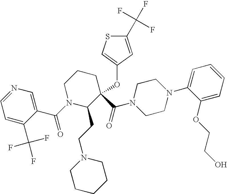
C1=C(C(F)(F)F)C(C(=O)N2C(CCN3CCCCC3)C(C(N3CCN(C4=CC=CC=C4OCCO)CC3)=O)(OC3=CSC(C(F)(F)F)=C3)CCC2)=CN=C1
